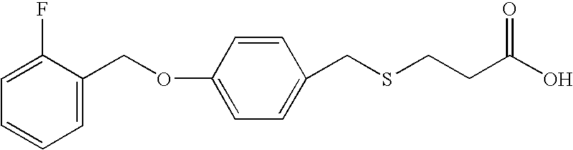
C1=C(COC2=CC=C(CSCCC(O)=O)C=C2)C(F)=CC=C1
